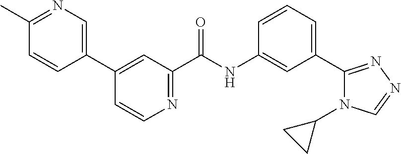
C1(C2=CN=C(C)C=C2)=CC(C(NC2=CC(C3=NN=CN3C3CC3)=CC=C2)=O)=NC=C1
